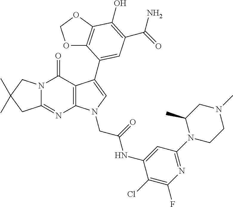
C12=NC3=C(C(=O)N1CC(C)(C)C2)C(C1=CC(C(=O)N)=C(O)C2=C1OCO2)=CN3CC(=O)NC1=CC(N2CCN(C)CC2C)=NC(F)=C1Cl
